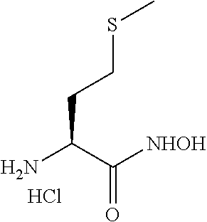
NC(C([NHOH])=O)CCSC.Cl
